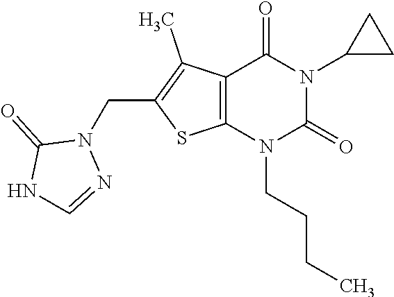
C12=C(N(CCCC)C(=O)N(C3CC3)C1=O)SC(CN1C(=O)NC=N1)=C2C
